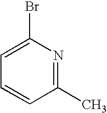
C1(C)=NC(Br)=CC=C1
